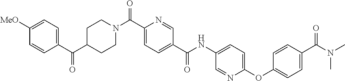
C1CN(C(C2=CC=C(C(=O)NC3=CC=C(OC4=CC=C(C(=O)N(C)C)C=C4)N=C3)C=N2)=O)CCC1C(C1=CC=C([MeO])C=C1)=O
